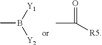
CB([Y1])[Y2].CC([R5])=O
